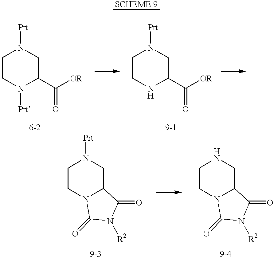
C1CN([Prt])C(C([OR])=O)CN1[Prt].C1CNC(C([OR])=O)CN1[Prt].C1CN2C(CN1[Prt])C(=O)N([R2])C2=O.C1CN2C(CN1)C(=O)N([R2])C2=O
